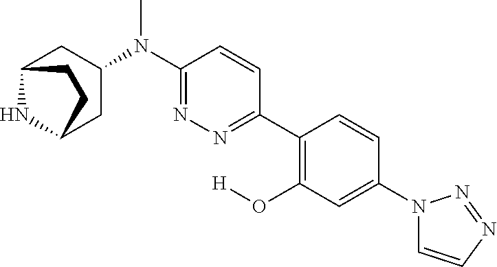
C12NC(CC(N(C3=NN=C(C4=C(O[H])C=C(N5C=CN=N5)C=C4)C=C3)C)C1)CC2
